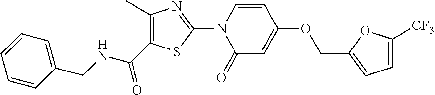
C1(CNC(C2=C(C)N=C(N3C(=O)C=C(OCC4=CC=C([CF3])O4)C=C3)S2)=O)=CC=CC=C1
